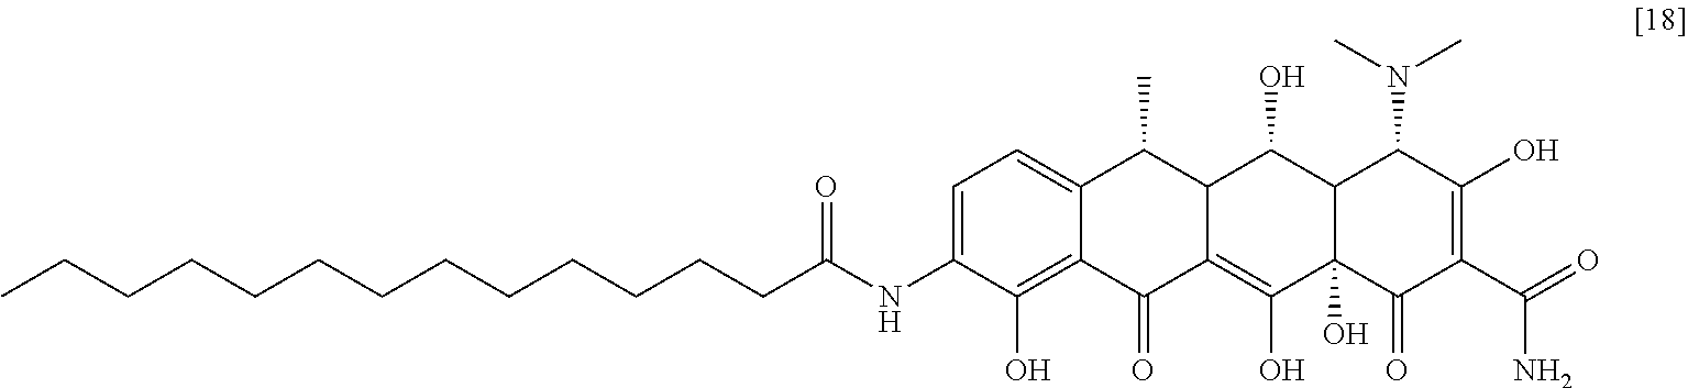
CCCCCCCCCCCCCC(NC1=CC=C2C(=C1O)C(=O)C1=C(O)C3(O)C(C(O)C1C2C)C(N(C)C)C(O)=C(C(=O)N)C3=O)=O
